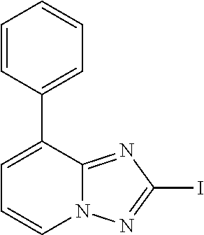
C1=C(C2=CC=CC=C2)C2=NC(I)=NN2C=C1
